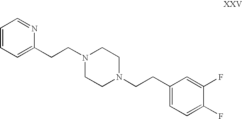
C1=CC=C(CCN2CCN(CCC3=CC=C(F)C(F)=C3)CC2)N=C1
